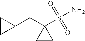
C1(CC2(S(=O)(=O)N)CC2)CC1
